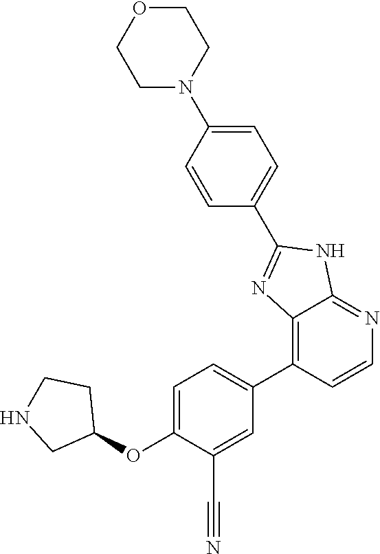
C1(OC2CCNC2)=CC=C(C2=C3C(=NC=C2)NC(C2=CC=C(N4CCOCC4)C=C2)=N3)C=C1C#N
